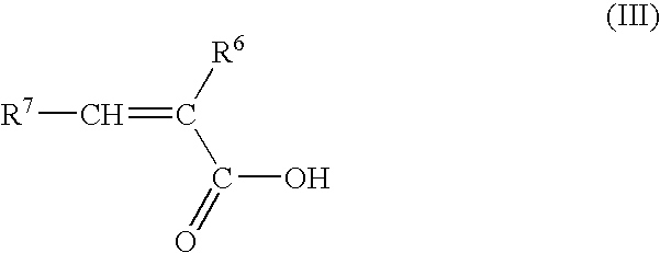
[R7]C=C(C(=O)O)[R6]
